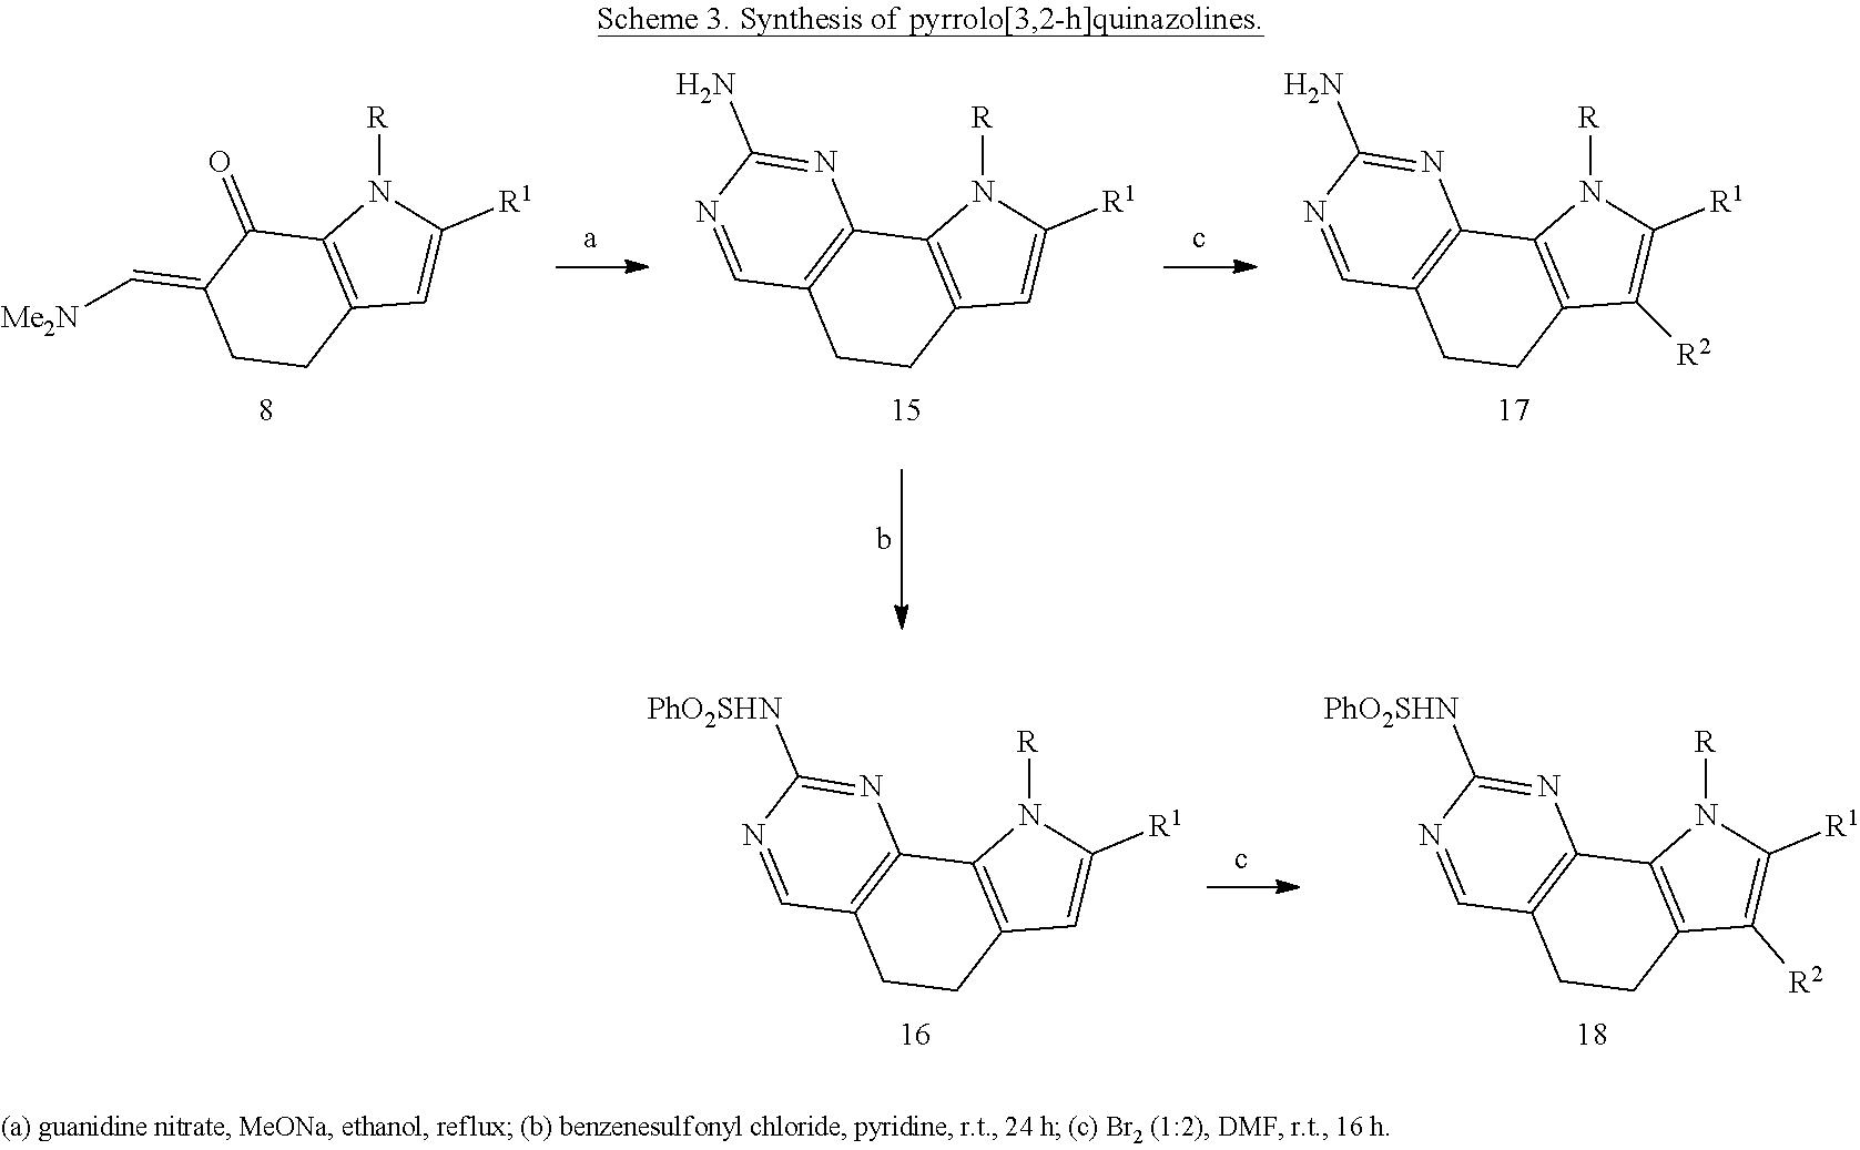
C1(=O)C(=C[Me2N])CCC2=C1N([R])C([R1])=C2.C12=C(CCC3=C1N([R])C([R1])=C3)C=NC(N)=N2.C12=C(CCC3=C1N([R])C([R1])=C3[R2])C=NC(N)=N2.C12=C(CCC3=C1N([R])C([R1])=C3)C=NC([PhO2SHN])=N2.C12=C(CCC3=C1N([R])C([R1])=C3[R2])C=NC([PhO2SHN])=N2
